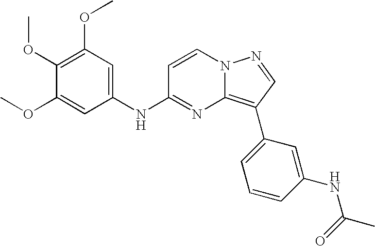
C1(OC)=C(OC)C=C(NC2=NC3=C(C4=CC=CC(NC(C)=O)=C4)C=NN3C=C2)C=C1OC
